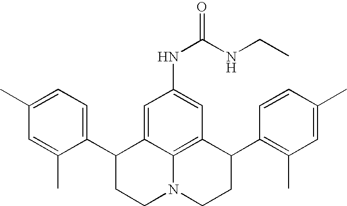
C1(C)=CC=C(C2CCN3C4=C(C(C5=C(C)C=C(C)C=C5)CC3)C=C(NC(=O)NCC)C=C24)C(C)=C1
